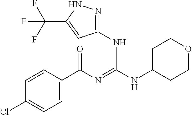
C1=CC(C(N=C(NC2CCOCC2)NC2=NNC(C(F)(F)F)=C2)=O)=CC=C1Cl
